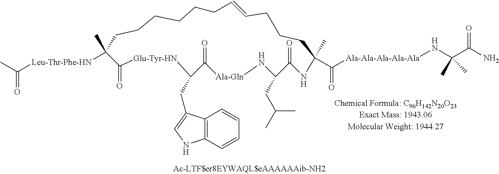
CC([Leu-Thr-Phe-HN]C1(C)CCCCCCC=CCCCC(C)(C([Ala-Ala-Ala-Ala-Ala]NC(C(N)=O)(C)C)=O)NC(=O)C(CC(C)C)N[Ala-Gln]C(=O)C(CC2=CNC3=C2C=CC=C3)[Glu-Tyr-HN]C1=O)=O
